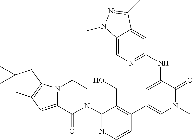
C1=CN=C(N2CCN3C(=CC4=C3CC(C)(C)C4)C2=O)C(CO)=C1C1=CN(C)C(=O)C(NC2=NC=C3C(=C2)C(C)=NN3C)=C1
